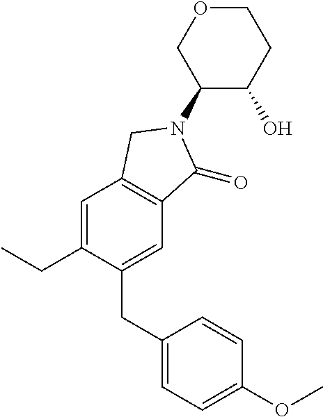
C1=C(CC)C(CC2=CC=C(OC)C=C2)=CC2=C1CN(C1C(O)CCOC1)C2=O
